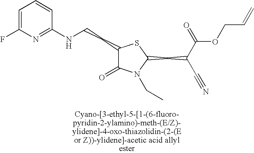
C1(CCNC2=NC(F)=CC=C2)C(=O)N(CC)C(CC(C(=O)OCC=C)C#N)S1
